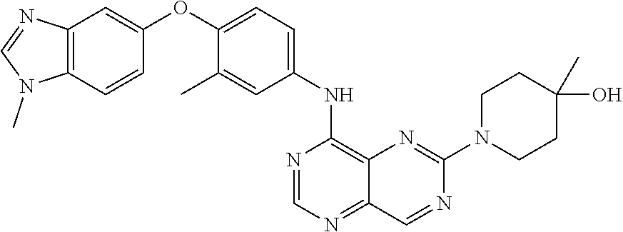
C12=C(C=CC(OC3=CC=C(NC4=C5C(=NC=N4)C=NC(N4CCC(O)(C)CC4)=N5)C=C3C)=C1)N(C)C=N2
